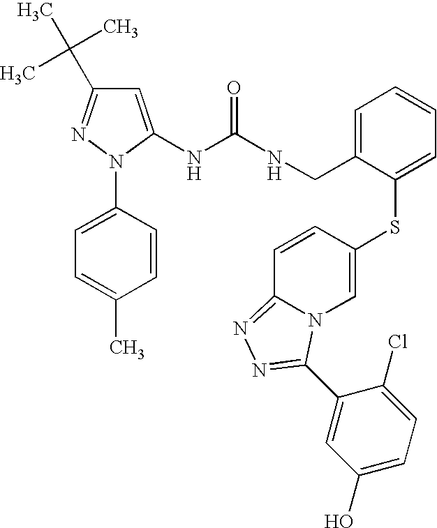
C1=C(NC(NCC2=CC=CC=C2SC2=CN3C(=NN=C3C3=CC(O)=CC=C3Cl)C=C2)=O)N(C2=CC=C(C)C=C2)N=C1C(C)(C)C
